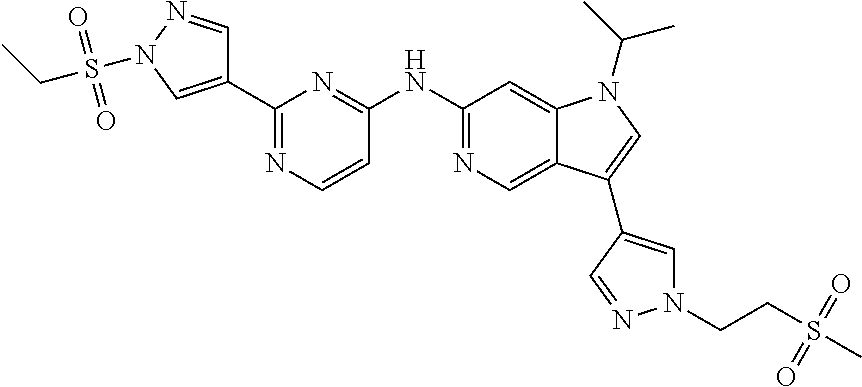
C1(C2=NC=CC(NC3=NC=C4C(=C3)N(C(C)C)C=C4C3=CN(CCS(C)(=O)=O)N=C3)=N2)=CN(S(CC)(=O)=O)N=C1
